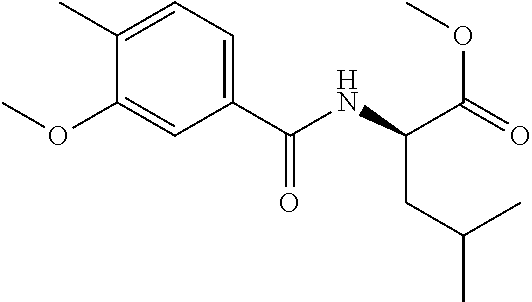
C1(C)=CC=C(C(NC(C(=O)OC)CC(C)C)=O)C=C1OC
